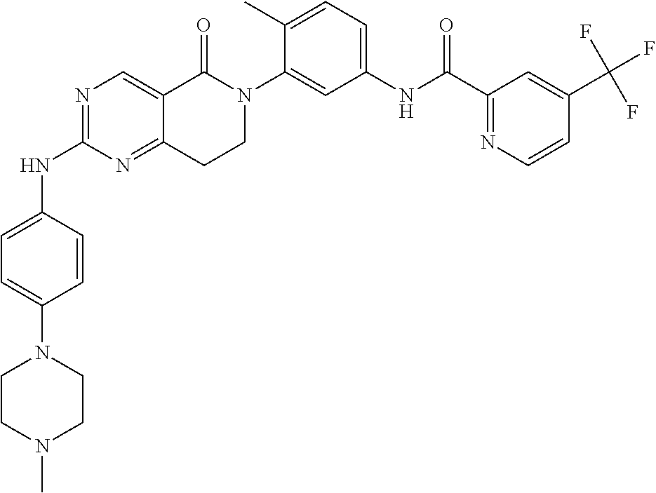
N1=C(NC2=CC=C(N3CCN(C)CC3)C=C2)N=C2C(=C1)C(=O)N(C1=CC(NC(C3=NC=CC(C(F)(F)F)=C3)=O)=CC=C1C)CC2
